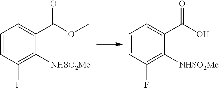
C1=CC(F)=C([NHSO2Me])C(C(OC)=O)=C1.C1=CC(F)=C([NHSO2Me])C(C(O)=O)=C1
